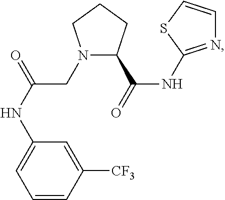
N1(CC(NC2=CC=CC([CF3])=C2)=O)C(C(=O)NC2=NC=CS2)CCC1
